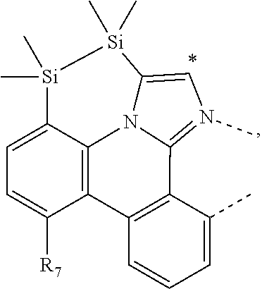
C12=C(C=CC=C1C)C1=C3N4C2=N(C)C=C4[Si](C)(C)[Si](C)(C)C3=CC=C1[R7]
